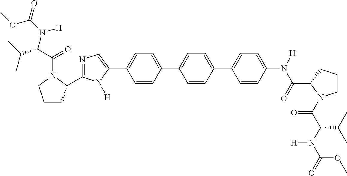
C1=CC(C2=CC=C(C3=CC=C(N([H])C(=O)C4N(C(C(N(C(=O)OC)[H])C(C)C)=O)CCC4)C=C3)C=C2)=CC=C1C1=CN=C(C2CCCN2C(C(C(C)C)N(C(=O)OC)[H])=O)N1[H]
